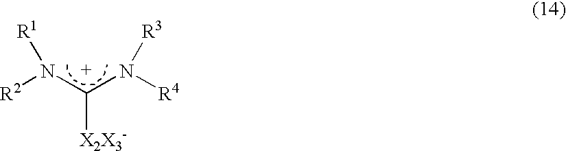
[R2]N([C+](N([R4])[R3])[X2X3-])[R1]
